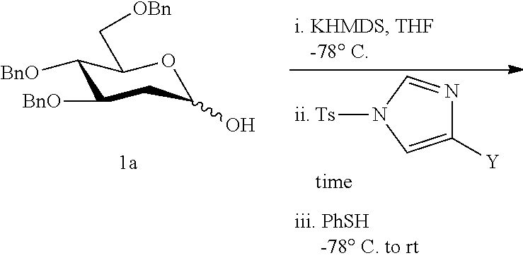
C1([Y])=CN([Ts])C=N1.C1([BnO])C([BnO])CC(O)OC1C[OBn]
